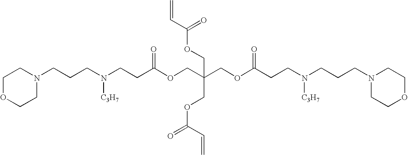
N1(CCCN(CCC(OCC(COC(CCN(CCCN2CCOCC2)[C3H7])=O)(COC(C=C)=O)COC(=O)C=C)=O)[C3H7])CCOCC1
